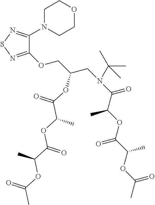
C1(OCC(CN(C(C(OC(C(OC(C)=O)C)=O)C)=O)C(C)(C)C)OC(=O)C(OC(C(OC(C)=O)C)=O)C)=NSN=C1N1CCOCC1
